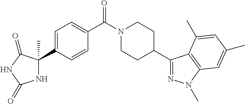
C1=C(C2(C)NC(=O)NC2=O)C=CC(C(N2CCC(C3=NN(C)C4=C3C(C)=CC(C)=C4)CC2)=O)=C1
